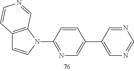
C12=C(N(C3=NC=C(C4=CN=CN=C4)C=C3)C=C1)C=NC=C2
